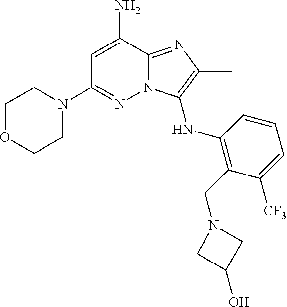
NC1=CC(N2CCOCC2)=NN2C1=NC(C)=C2NC1=C(CN2CC(O)C2)C([CF3])=CC=C1
